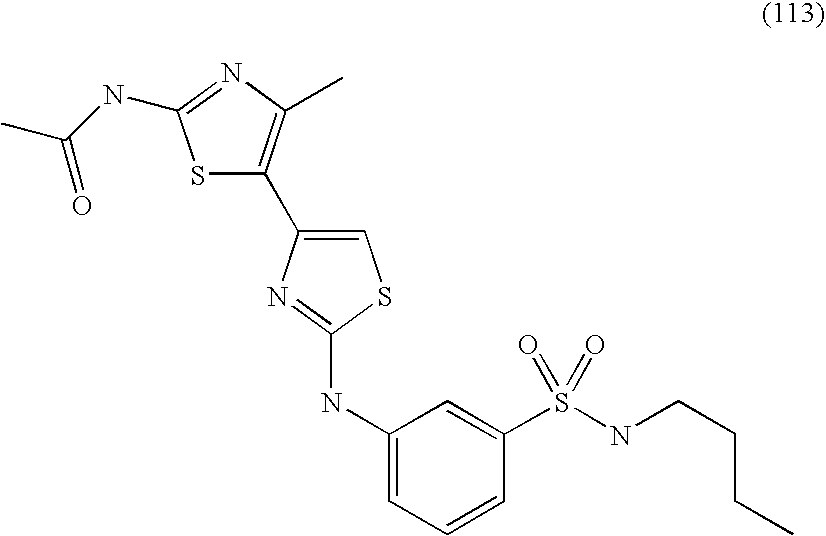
S1C(C2=CSC(NC3=CC=CC(S(NCCCC)(=O)=O)=C3)=N2)=C(C)N=C1NC(C)=O
